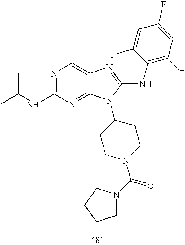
N1=C(NC(C)C)N=C2C(=C1)N=C(NC1=C(F)C=C(F)C=C1F)N2C1CCN(C(N2CCCC2)=O)CC1
